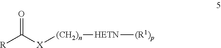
O=C([R])[X][(CH2)n][HETN][(R1)p]
